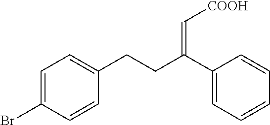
C1=C(Br)C=CC(CCC(C2=CC=CC=C2)=C[COOH])=C1
